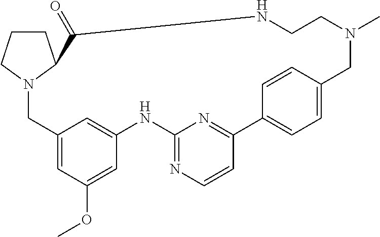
C1CCN2C1C(=O)NCCN(C)CC1=CC=C(C3=NC(=NC=C3)NC3=CC(=CC(OC)=C3)C2)C=C1
